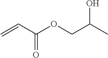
C=CC(OCC(C)O)=O
